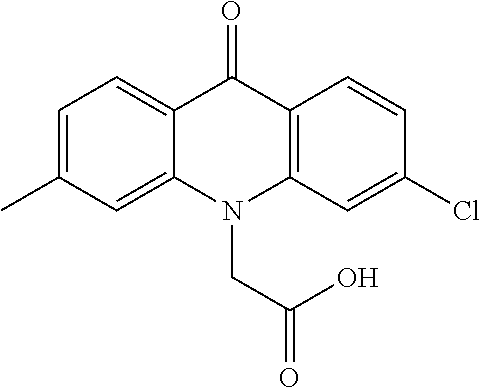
C12=CC(C)=CC=C1C(=O)C1=C(N2CC(=O)O)C=C(Cl)C=C1
